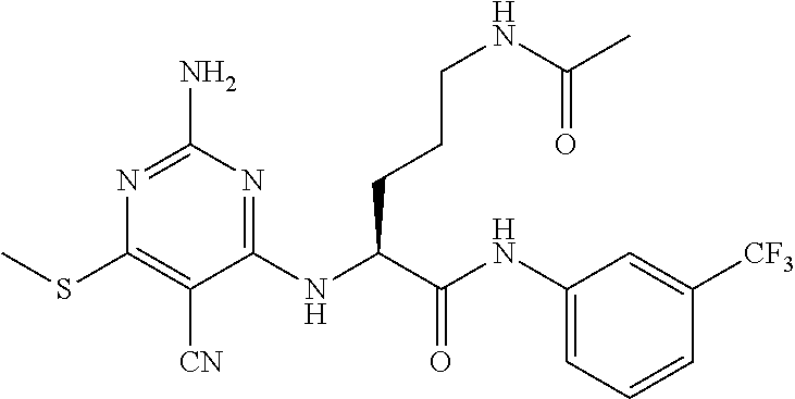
C1(NC(C(NC2=CC=CC([CF3])=C2)=O)CCCNC(C)=O)=NC(N)=NC(SC)=C1[CN]
